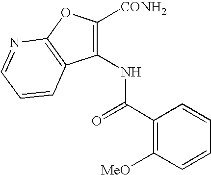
C1(C(=O)NC2=C([CONH2])OC3=C2C=CC=N3)=C([MeO])C=CC=C1
